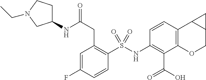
C1(NS(C2=C(CC(NC3CCN(CC)C3)=O)C=C(F)C=C2)(=O)=O)=C(C(O)=O)C2=C(C3C(CO2)C3)C=C1
